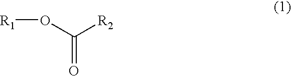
O(C([R2])=O)[R1]
